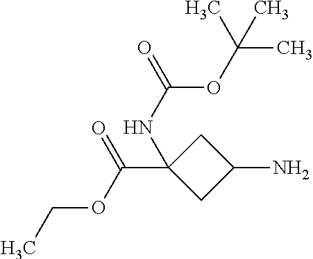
C(=O)(OC(C)(C)C)NC1(C(OCC)=O)CC(N)C1
